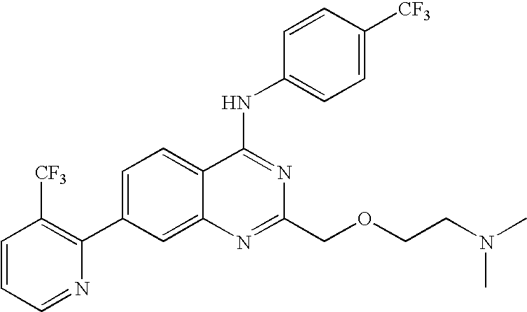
C1=CC=NC(C2=CC=C3C(=C2)N=C(COCCN(C)C)N=C3NC2=CC=C([CF3])C=C2)=C1[CF3]
